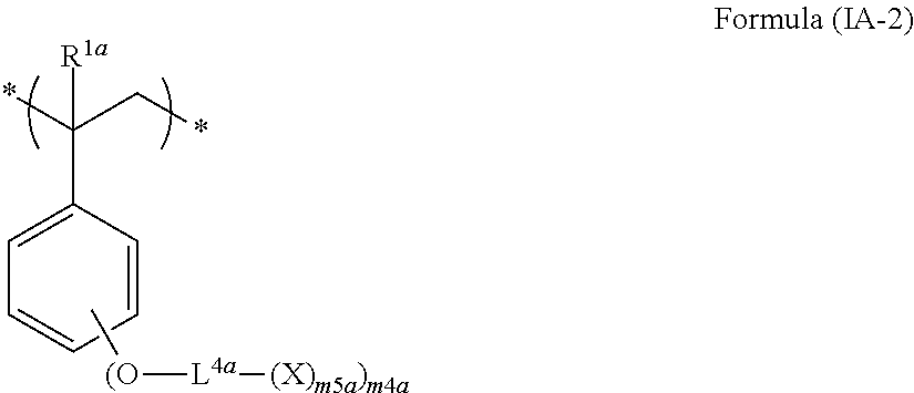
*C(C*)(C1=CC=CC=C1)[R1a].C[(O][L4a][(X)m5a)m4a]
